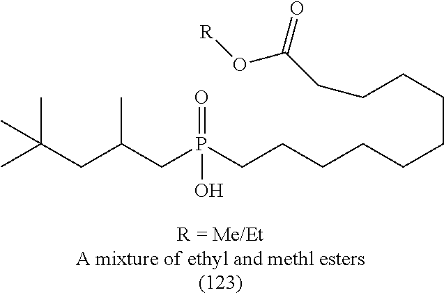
CC(CC(CP(CCCCCCCCCCC(O[R])=O)(=O)O)C)(C)C
